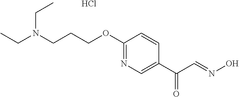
Cl.C1(C(C=NO)=O)=CN=C(OCCCN(CC)CC)C=C1
